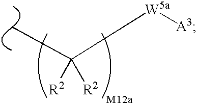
C([W5a][A3])([R2])([R2])C
